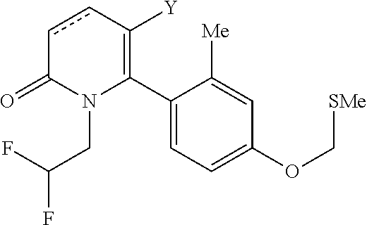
C1(C2=C([Y])ccC(=O)N2CC(F)F)=CC=C(OC[SMe])C=C1[Me]
